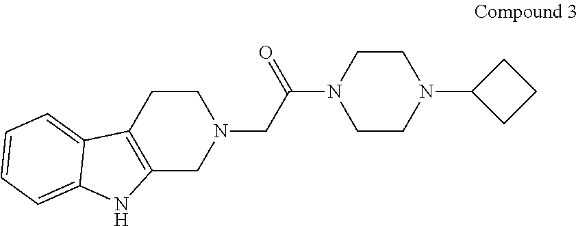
C12=C(CCN(CC(N3CCN(C4CCC4)CC3)=O)C1)C1=CC=CC=C1N2
